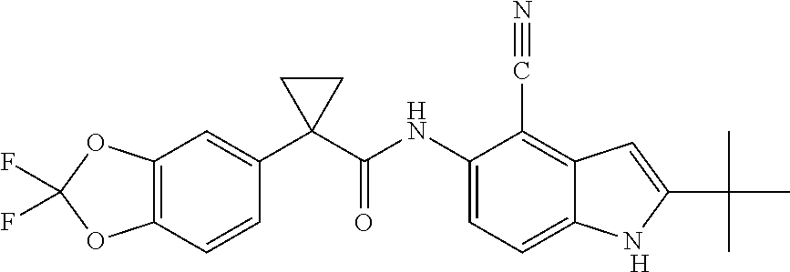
[H].C12=C(C=CC(C3(C(NC4=CC=C5C(=C4C#N)C=C(C(C)(C)C)N5)=O)CC3)=C1)OC(F)(F)O2
